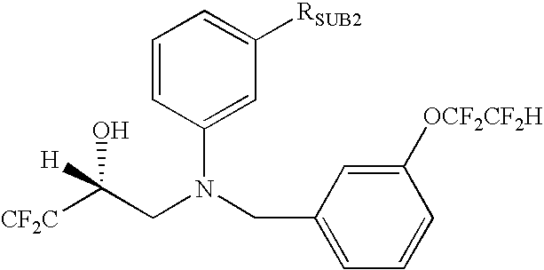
[CF2C]C(CN(C1=CC([RSUB2])=CC=C1)CC1=CC=CC([OCF2CF2H])=C1)(O)[H]
